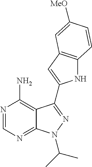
N1=CN=C2C(=C1N)C(C1=CC3=C(N1)C=CC([MeO])=C3)=NN2C(C)C
